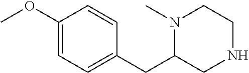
C1(OC)=CC=C(CC2CNCCN2C)C=C1
